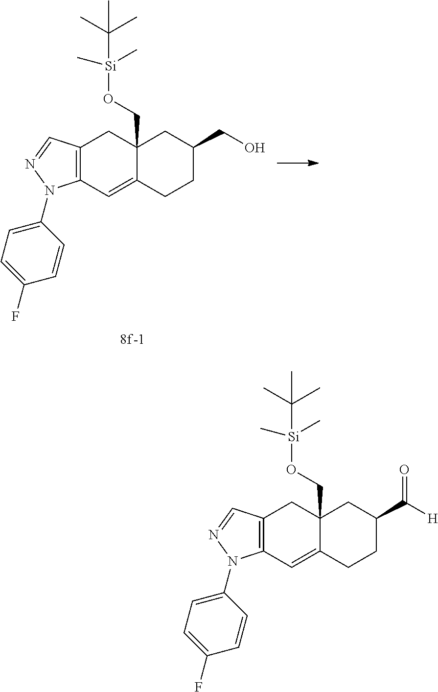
C12=C(C=C3C(CO[Si](C)(C)C(C)(C)C)(C1)CC(CO)CC3)N(C1=CC=C(F)C=C1)N=C2.C12=C(C=C3C(CO[Si](C)(C)C(C)(C)C)(C1)CC(C([H])=O)CC3)N(C1=CC=C(F)C=C1)N=C2
